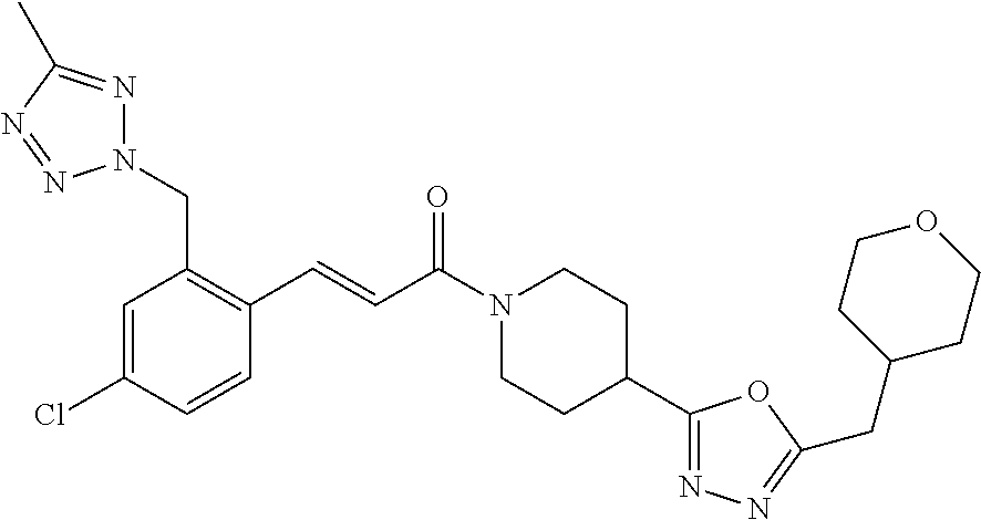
N1(CC2=C(C=CC(N3CCC(C4=NN=C(CC5CCOCC5)O4)CC3)=O)C=CC(Cl)=C2)N=C(C)N=N1
